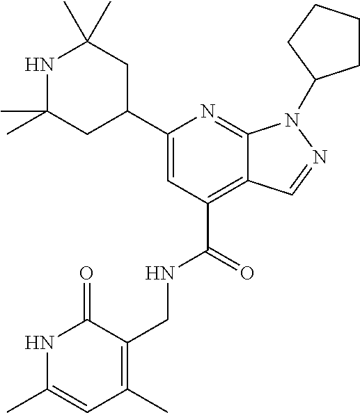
C1(C2CC(C)(C)NC(C)(C)C2)=CC(C(=O)NCC2=C(C)C=C(C)NC2=O)=C2C(=N1)N(C1CCCC1)N=C2
